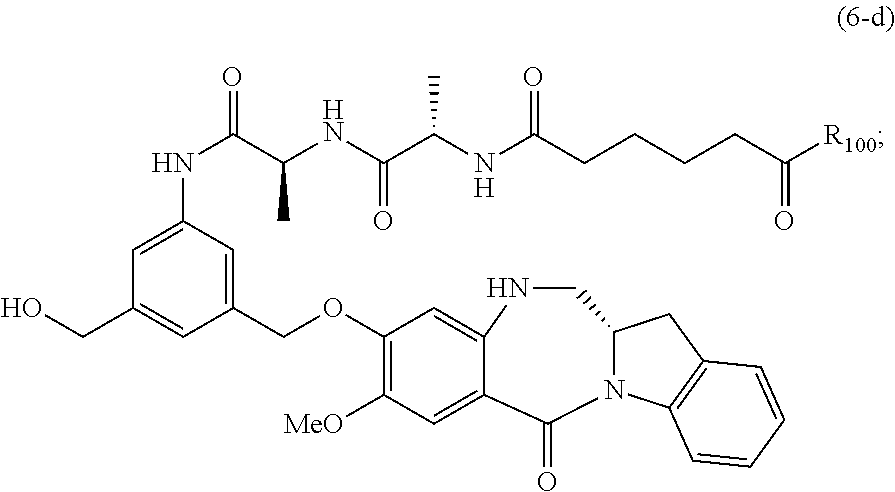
C1=C(NC(=O)C(NC(C(NC(CCCCC([R100])=O)=O)C)=O)C)C=C(COC2=C([MeO])C=C3C(=C2)NCC2N(C4=C(C2)C=CC=C4)C3=O)C=C1CO
